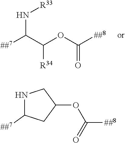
N(C([##7])C(OC([##8])=O)[R34])[R33].N1C([##7])CC(OC([##8])=O)C1
